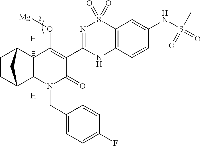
C1CC2C3([H])C([H])(C1C2)C(O[Mg])=C(C1=NS(=O)(=O)C2=C(N1)C=CC(NS(=O)(=O)C)=C2)C(=O)N3CC1=CC=C(F)C=C1
